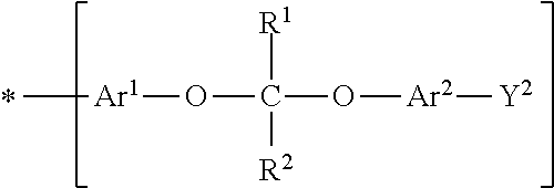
C[Ar1]OC(O[Ar2][Y2])([R1])[R2]
